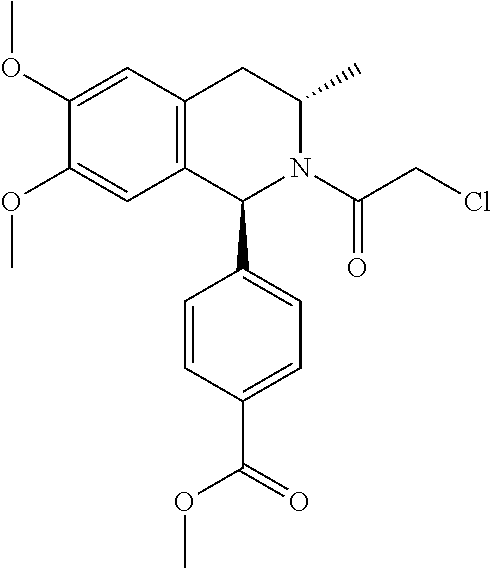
C1(OC)=CC2=C(C=C1OC)C(C1=CC=C(C(OC)=O)C=C1)N(C(=O)CCl)C(C)C2
